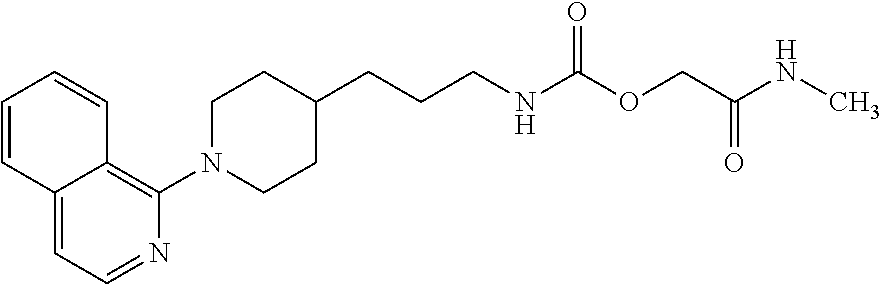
C12=CC=NC(N3CCC(CCCNC(OCC(=O)NC)=O)CC3)=C1C=CC=C2
